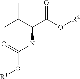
C(NC(O[R1])=O)(C(C)C)C(O[R2])=O
